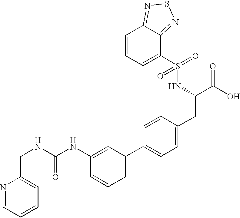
N1=CC=CC=C1CNC(NC1=CC(C2=CC=C(CC(C(O)=O)NS(=O)(=O)C3=CC=CC4=NSN=C34)C=C2)=CC=C1)=O
